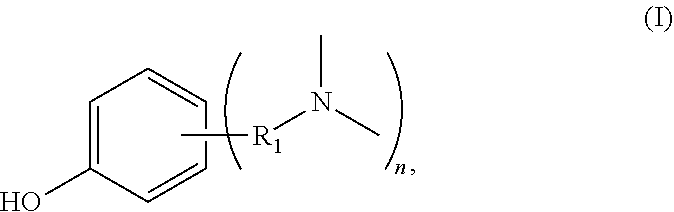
C1=C(O)C=CC=C1.C[R1]N(C)C
